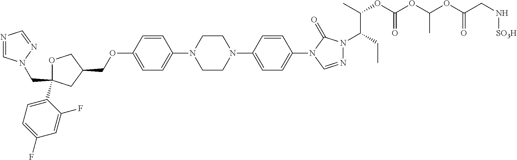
C1OC(C2=CC=C(F)C=C2F)(CN2C=NC=N2)CC1COC1=CC=C(N2CCN(C3=CC=C(N4C=NN(C(CC)C(C)OC(OC(OC(CN[SO3H])=O)C)=O)C4=O)C=C3)CC2)C=C1
